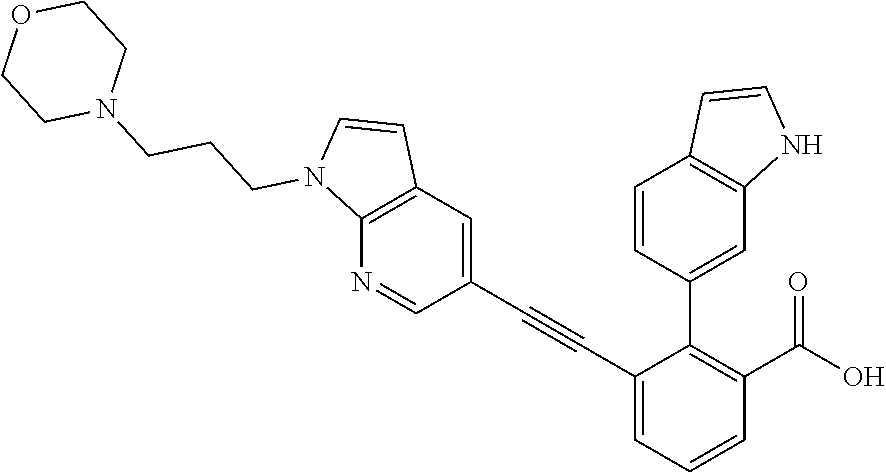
C1=C(C#CC2=CC3=C(N=C2)N(CCCN2CCOCC2)C=C3)C(C2=CC3=C(C=C2)C=CN3)=C(C(O)=O)C=C1
